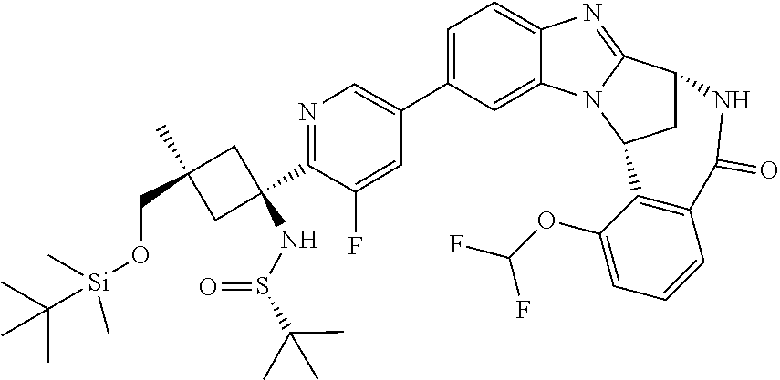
C1(C2(NS(C(C)(C)C)=O)CC(C)(CO[Si](C(C)(C)C)(C)C)C2)=NC=C(C2=CC=C3C(=C2)N2C(=N3)C3CC2C2=C(C(=O)N3)C=CC=C2OC(F)F)C=C1F
